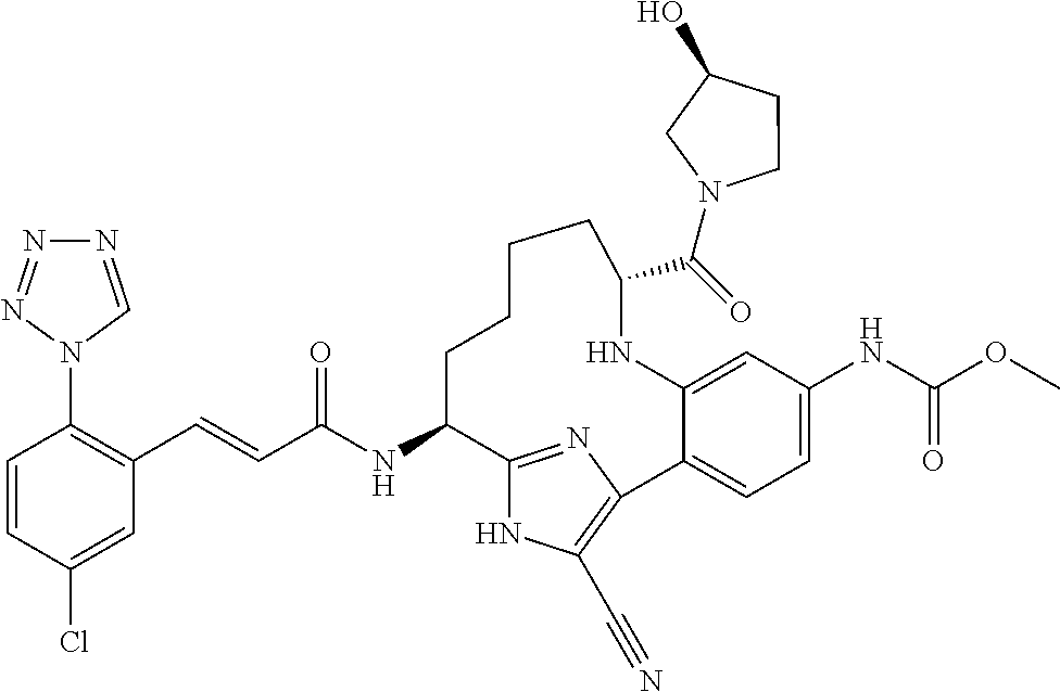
C(C(NC1C2=NC(=C(C#N)N2)C2=CC=C(NC(OC)=O)C=C2NC(C(=O)N2CCC(O)C2)CCCC1)=O)=CC1=C(N2C=NN=N2)C=CC(Cl)=C1
